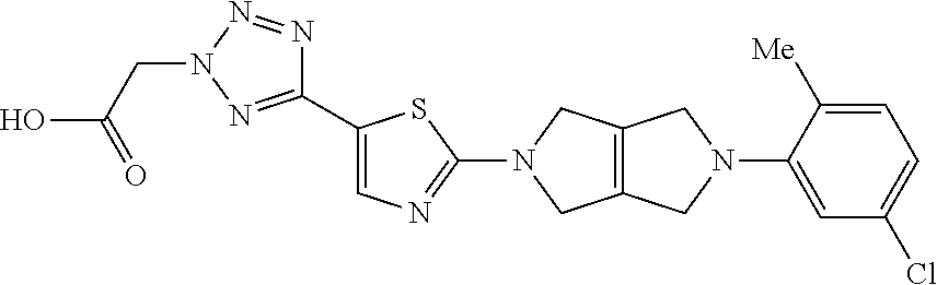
N1(CC(=O)O)N=C(C2=CN=C(N3CC4=C(C3)CN(C3=CC(Cl)=CC=C3[Me])C4)S2)N=N1
